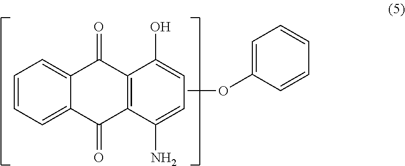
C1=CC=C2C(=C1)C(=O)C1=C(C2=O)C(N)=CC=C1O.COC1=CC=CC=C1
